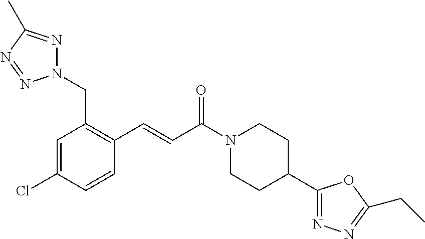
N1(CC2=C(C=CC(=O)N3CCC(C4=NN=C(CC)O4)CC3)C=CC(Cl)=C2)N=C(C)N=N1
